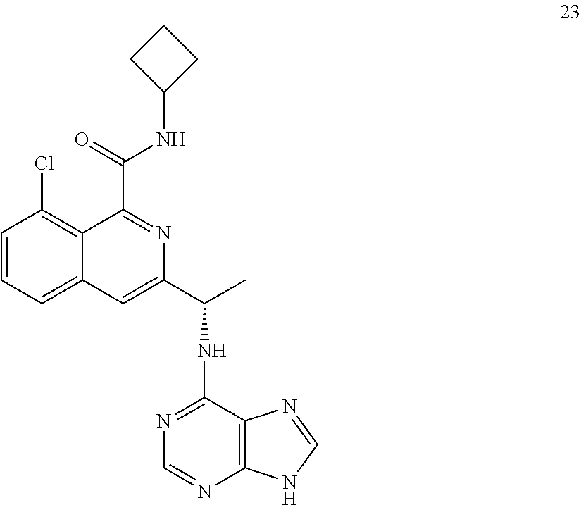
C1=CC=C2C(=C1Cl)C(C(=O)NC1CCC1)=NC(C(C)NC1=NC=NC3=C1N=CN3)=C2
